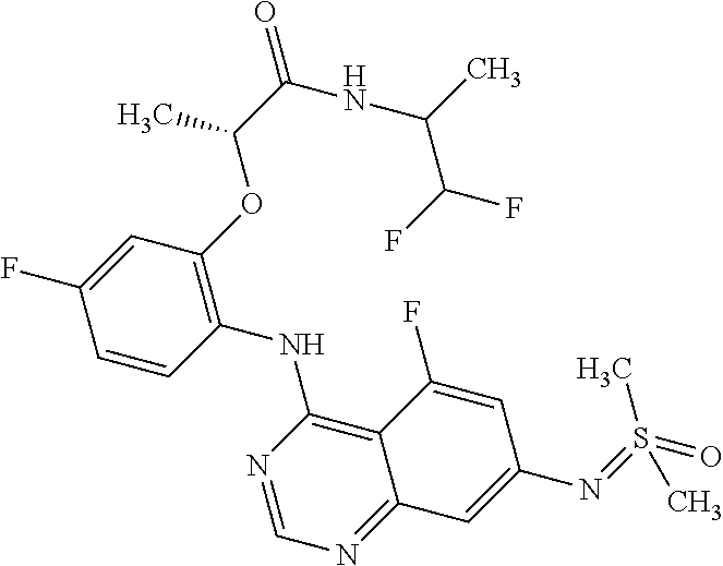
C1=CC(NC2=C3C(=NC=N2)C=C(N=S(=O)(C)C)C=C3F)=C(OC(C(NC(C)C(F)F)=O)C)C=C1F
